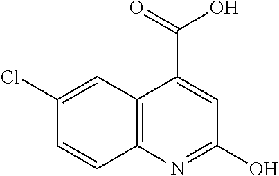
OC1=NC2=C(C(C(=O)O)=C1)C=C(Cl)C=C2
